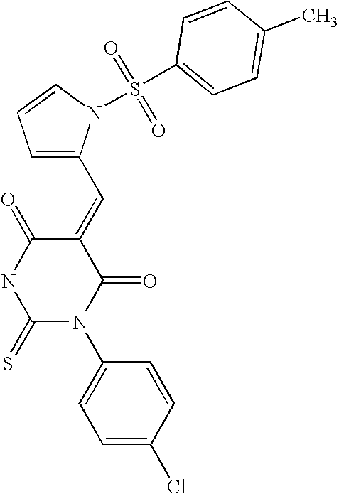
C1(=CC2=CC=CN2S(C2=CC=C(C)C=C2)(=O)=O)C(=O)NC(=S)N(C2=CC=C(Cl)C=C2)C1=O
